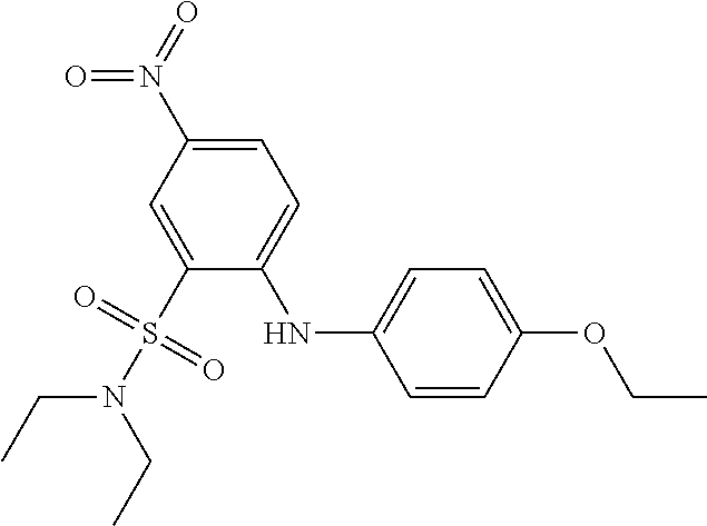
C1=C(N(=O)=O)C=C(S(N(CC)CC)(=O)=O)C(NC2=CC=C(OCC)C=C2)=C1
